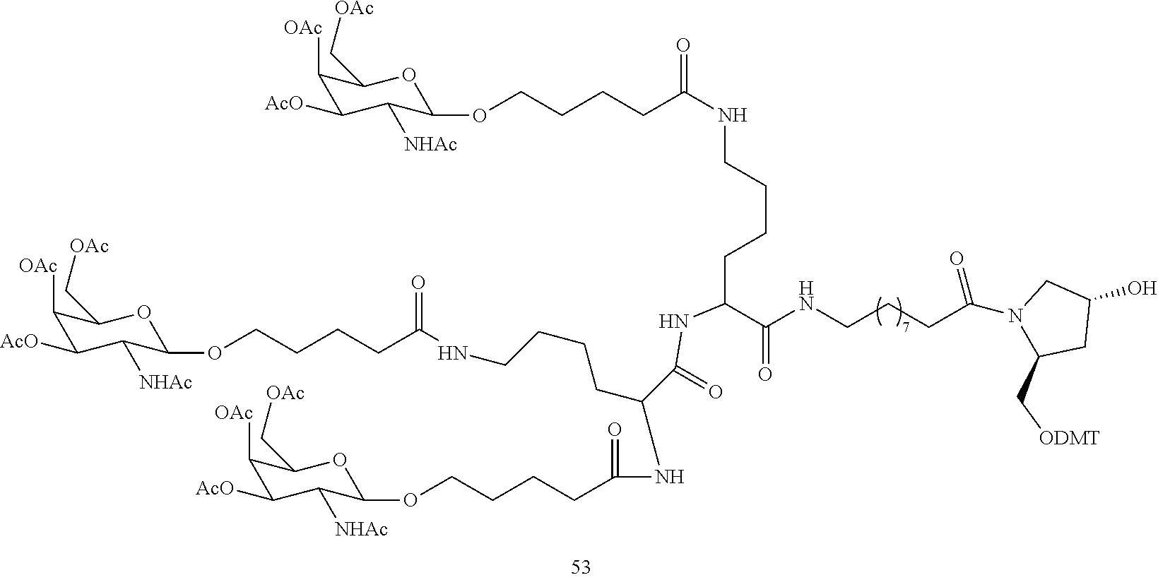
N1(C(CCCNC(C(CCCCNC(=O)CCCCOC2C([NHAc])C([AcO])C([OAc])C(C[OAc])O2)NC(=O)C(CCCCNC(=O)CCCCOC2C([NHAc])C([AcO])C([OAc])C(C[OAc])O2)NC(=O)CCCCOC2C([NHAc])C([AcO])C([OAc])C(C[OAc])O2)=O)=O)C(C[ODMT])CC(O)C1
